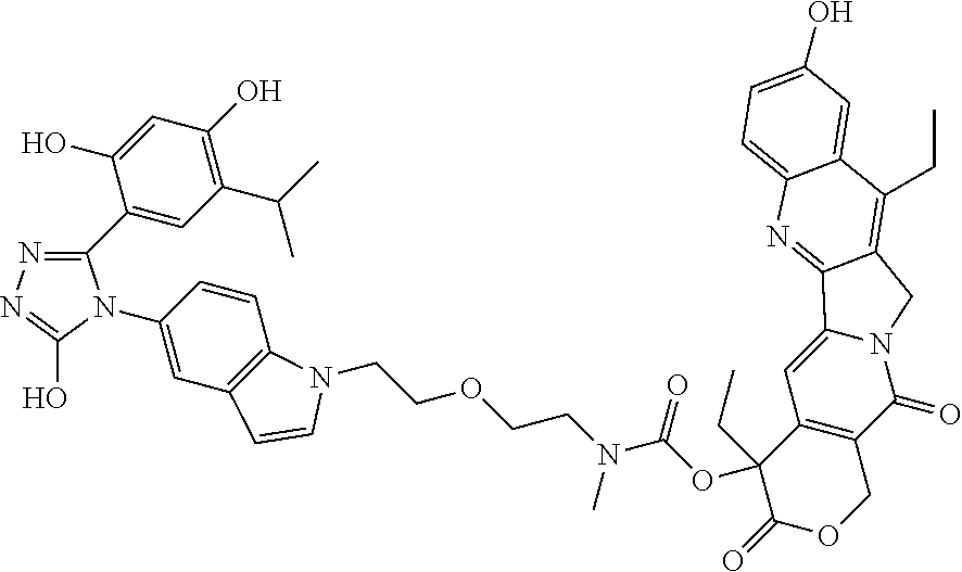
C1(C2=NN=C(O)N2C2=CC3=C(C=C2)N(CCOCCN(C(OC2(CC)C(=O)OCC4=C2C=C2N(C4=O)CC4=C(CC)C5=CC(O)=CC=C5N=C24)=O)C)C=C3)=CC(C(C)C)=C(O)C=C1O
